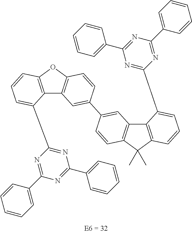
C12=C(OC3=C1C=C(C1=CC4=C(C=C1)C(C)(C)C1=C4C(C4=NC(C5=CC=CC=C5)=NC(C5=CC=CC=C5)=N4)=CC=C1)C=C3)C=CC=C2C1=NC(C2=CC=CC=C2)=NC(C2=CC=CC=C2)=N1
